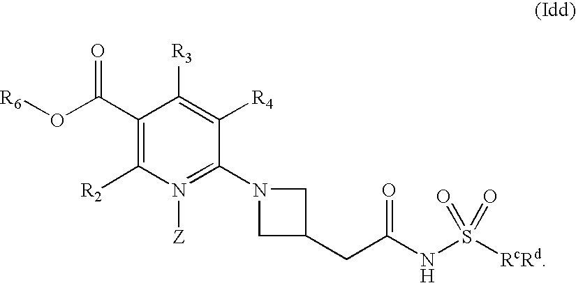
C1(C(O[R6])=O)=C([R2])N([Z])=C(N2CC(CC(NS([RcRd])(=O)=O)=O)C2)C([R4])=C1[R3]
